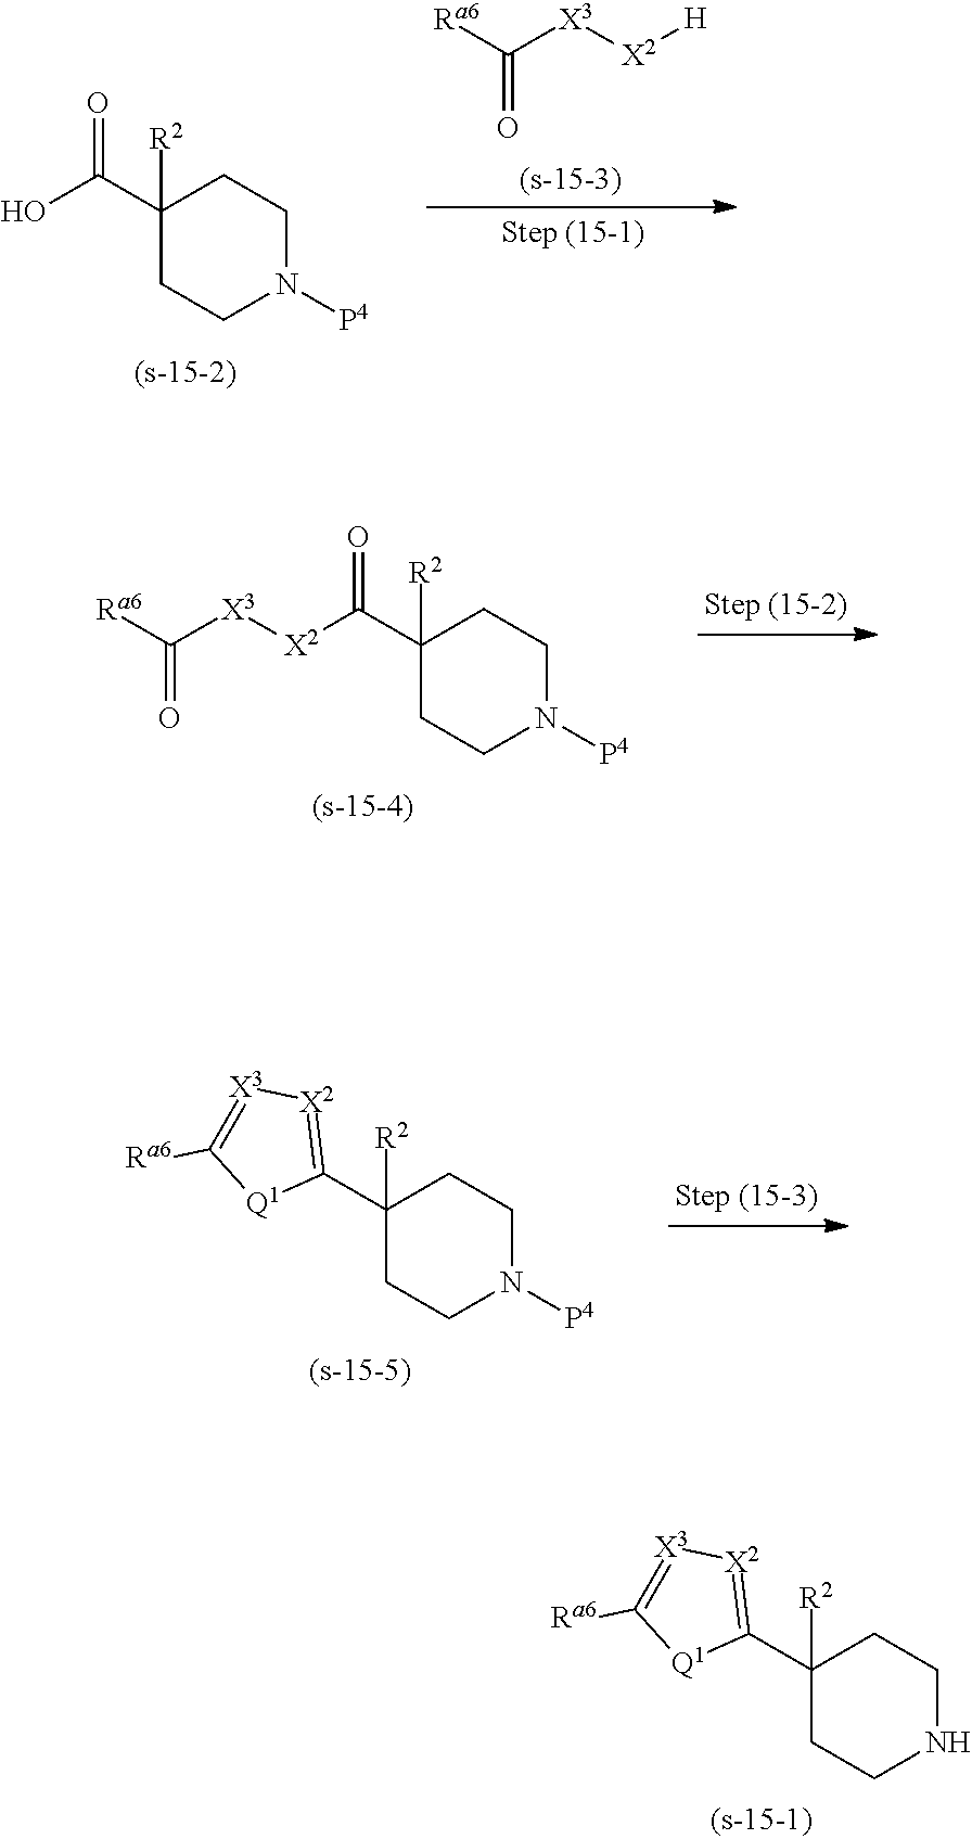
C1(C2([R2])CCNCC2)=[X2][X3]=C([Ra6])[Q1]1.[X2]([X3]C([Ra6])=O)[H].C(C1([R2])CCN([P4])CC1)(O)=O.[X2]([X3]C([Ra6])=O)C(C1([R2])CCN([P4])CC1)=O.C1(C2([R2])CCN([P4])CC2)=[X2][X3]=C([Ra6])[Q1]1
